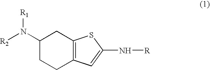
C1(N([R2])[R1])CCC2=C(C1)SC(N[R])=C2
